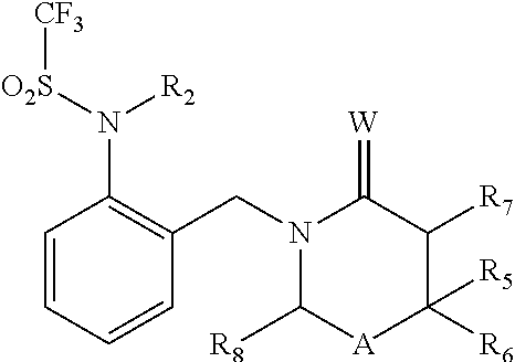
C1=CC=CC(CN2C([R8])[A]C([R6])([R5])C([R7])C2=[W])=C1N([O2S][CF3])[R2]
